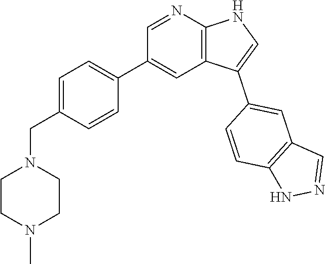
C1=C(CN2CCN(C)CC2)C=CC(C2=CC3=C(N=C2)NC=C3C2=CC3=C(C=C2)NN=C3)=C1
